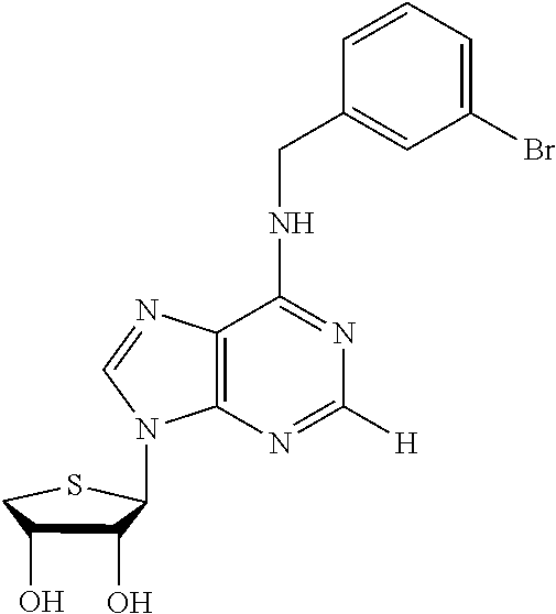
C12=C(N=C([H])N=C1NCC1=CC(Br)=CC=C1)N(C1C(O)C(O)CS1)C=N2
